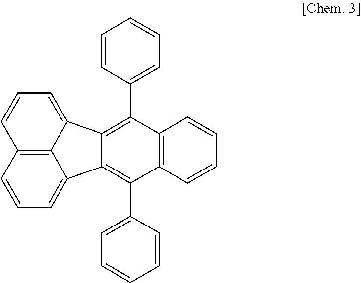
C1=CC(C2=C3C(=C(C4=CC=CC=C4)C4=C2C=CC=C4)C2=CC=CC4=C2C3=CC=C4)=CC=C1
